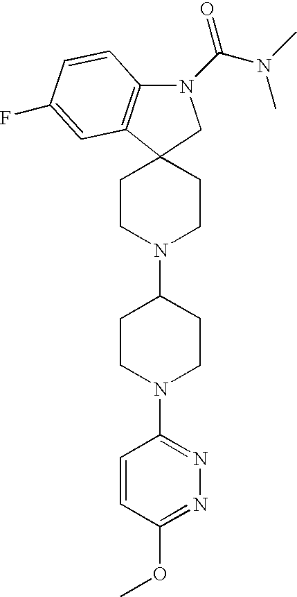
C12(CCN(C3CCN(C4=NN=C(OC)C=C4)CC3)CC1)C1=C(N(C(N(C)C)=O)C2)C=CC(F)=C1
